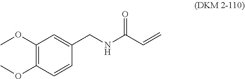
C1(CNC(C=C)=O)=CC(OC)=C(OC)C=C1
